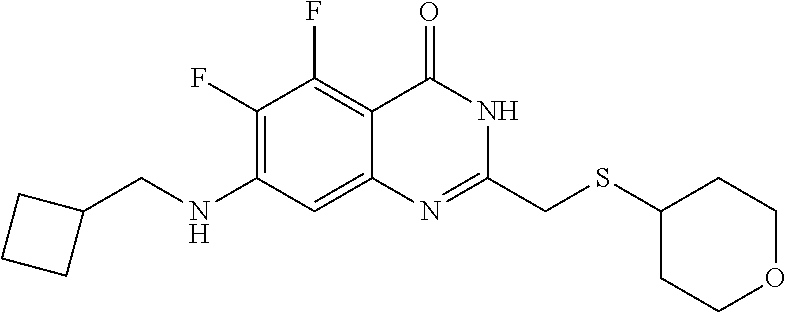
C1(F)=C(NCC2CCC2)C=C2C(=C1F)C(=O)NC(CSC1CCOCC1)=N2
